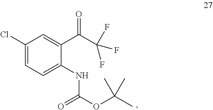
C1(Cl)=CC=C(NC(OC(C)(C)C)=O)C(C(C(F)(F)F)=O)=C1
